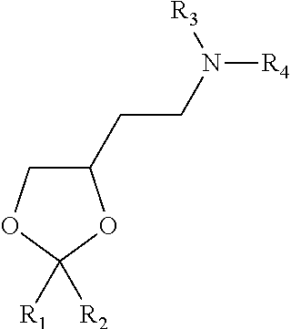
C1(CCN([R3])[R4])COC([R2])([R1])O1
